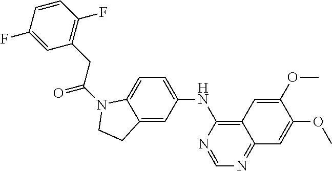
C1=C(NC2=C3C(=NC=N2)C=C(OC)C(OC)=C3)C=C2C(=C1)N(C(CC1=C(F)C=CC(F)=C1)=O)CC2
